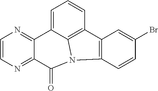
C1=CN=C2C(=N1)C1=CC=CC3=C1N(C2=O)C1=C3C=C(Br)C=C1
